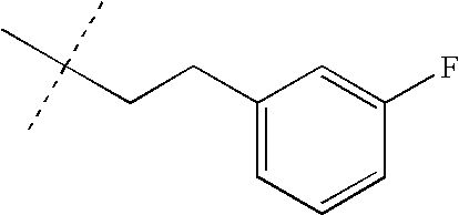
C1(CCC(C)(C)C)=CC=CC(F)=C1
